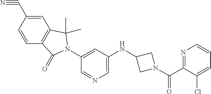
C1=CC(C#N)=CC2=C1C(=O)N(C1=CC(NC3CN(C(C4=NC=CC=C4Cl)=O)C3)=CN=C1)C2(C)C
